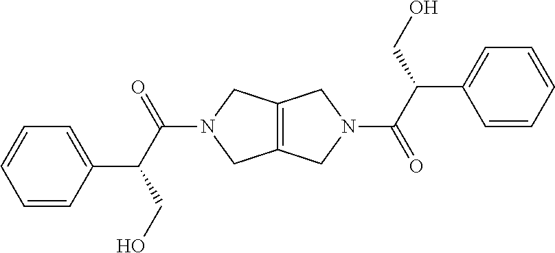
C(N1CC2=C(C1)CN(C(C(CO)C1=CC=CC=C1)=O)C2)(C(CO)C1=CC=CC=C1)=O
